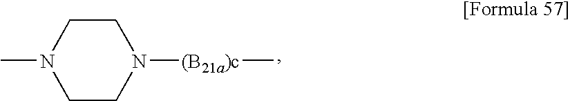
C1CN([(B21a)c]C)CCN1C
